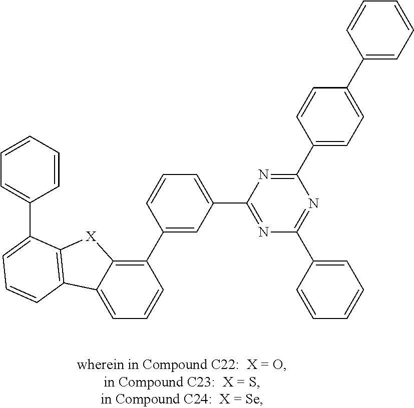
C1=C2C(=C(C3=CC(C4=NC(C5=CC=CC=C5)=NC(C5=CC=C(C6=CC=CC=C6)C=C5)=N4)=CC=C3)C=C1)[X]C1=C2C=CC=C1C1=CC=CC=C1
